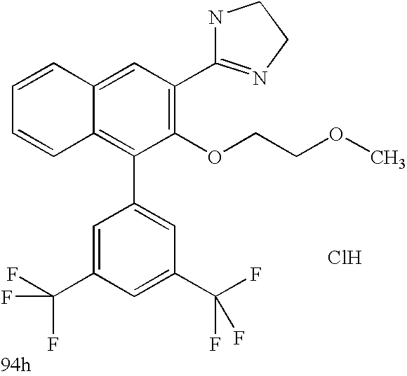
C1=C2C(=C(C3=CC(C(F)(F)F)=CC(C(F)(F)F)=C3)C(OCCOC)=C1C1=NCCN1)C=CC=C2.Cl
